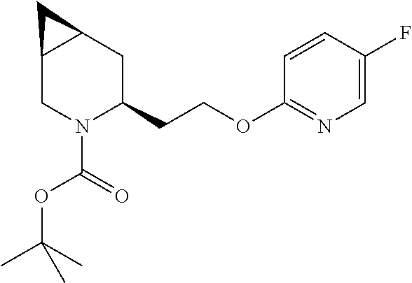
C12CN(C(=O)OC(C)(C)C)C(CCOC3=NC=C(F)C=C3)CC1C2
